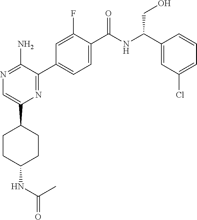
C1(C2CCC(NC(=O)C)CC2)=CN=C(N)C(C2=CC=C(C(NC(C3=CC(Cl)=CC=C3)CO)=O)C(F)=C2)=N1
